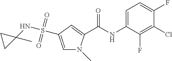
S(=O)(=O)(C1=CN(C)C(C(=O)NC2=CC=C(F)C(Cl)=C2F)=C1)NC1(C)CC1
